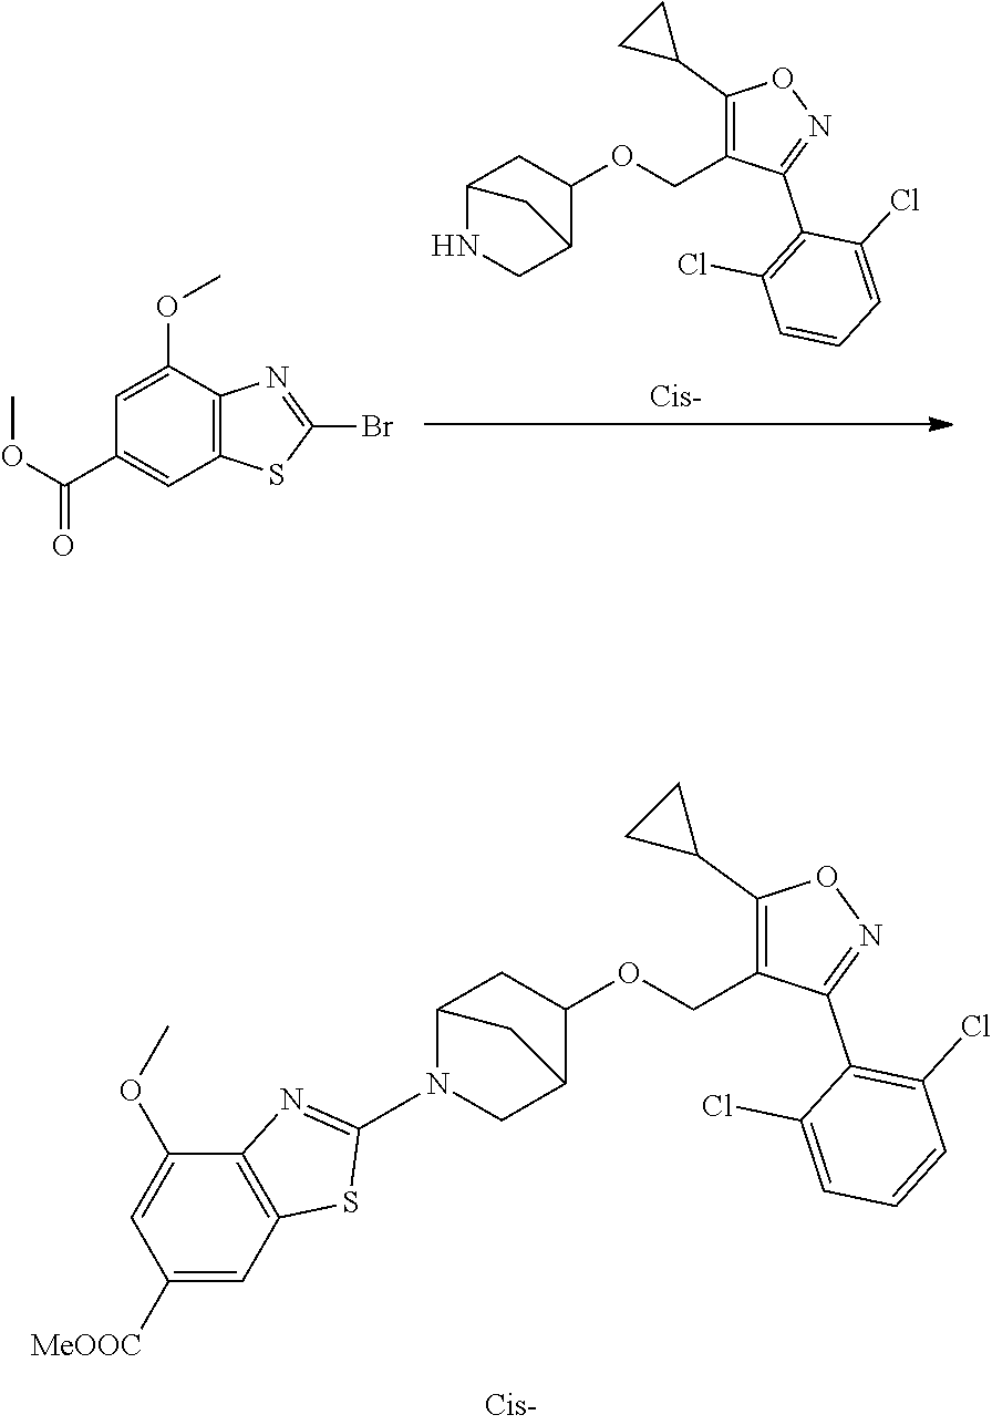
C1C2C(OCC3=C(C4CC4)ON=C3C3=C(Cl)C=CC=C3Cl)CC(N1)C2.COC(=O)C1=CC2=C(C(OC)=C1)N=C(Br)S2.C1C2C(OCC3=C(C4CC4)ON=C3C3=C(Cl)C=CC=C3Cl)CC(N1C1=NC3=C(C=C([MeOOC])C=C3OC)S1)C2
